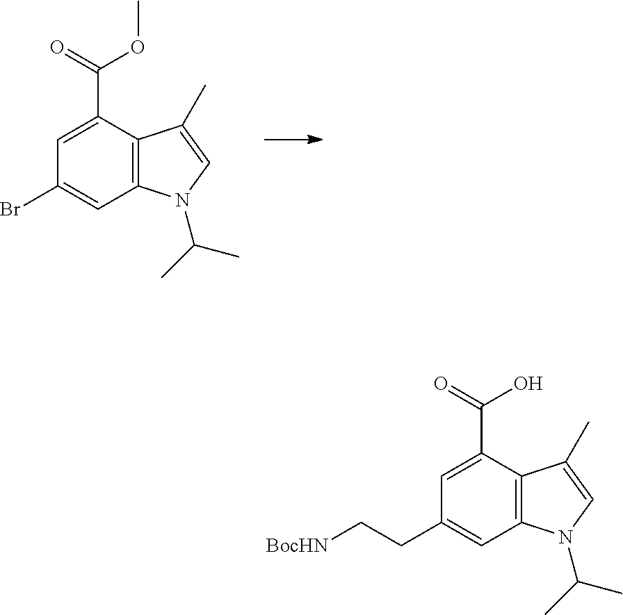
C1=C(C(=O)OC)C2=C(C=C1Br)N(C(C)C)C=C2C.C1=C(C(=O)O)C2=C(C=C1CC[BocHN])N(C(C)C)C=C2C
